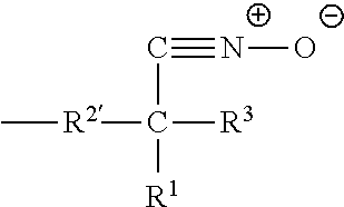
C(C([R2]C)([R3])[R1])#[N+][O-]
